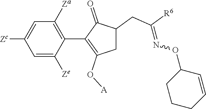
C1=C([Ze])C(C2=C(O[A])CC(CC([R6])=NOC3CCCC=C3)C2=O)=C([Za])C=C1[Zc]
